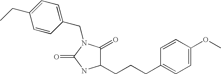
C1(CN2C(=O)NC(CCCC3=CC=C(OC)C=C3)C2=O)=CC=C(CC)C=C1
